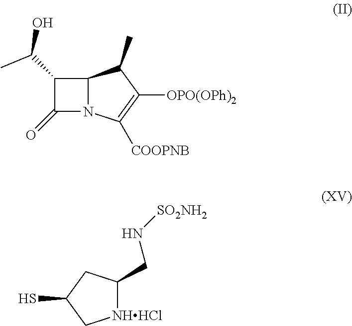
C1(C(C)O)C(=O)N2C1C(C)C([OPO(OPh)2])=C2[COOPNB].[NHHCl]1C(CN[SO2NH2])CC(S)C1
